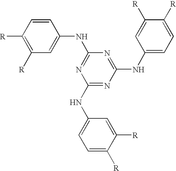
C1=CC([R])=C([R])C=C1NC1=NC(NC2=CC=C([R])C([R])=C2)=NC(NC2=CC=C([R])C([R])=C2)=N1
